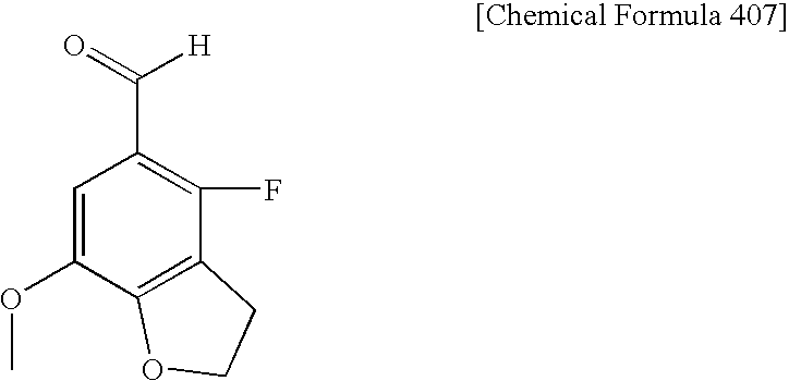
C1=C(OC)C2=C(C(F)=C1C([H])=O)CCO2
